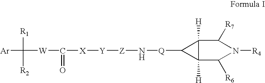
[Ar]C([R1])([W]C(=O)[X][Y][Z]N[Q]C1C2([H])C1([H])C([R7])N([R4])C2[R6])[R2]
